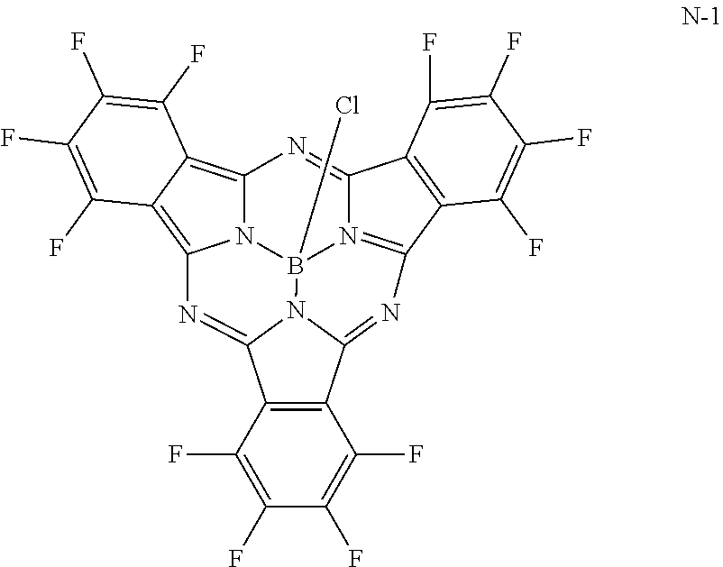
C1(F)=C(F)C2=C(C(F)=C1F)C1=NC3=N4B5(Cl)N1C2=NC1=C2C(=C(N51)N=C4C1=C3C(F)=C(F)C(F)=C1F)C(F)=C(F)C(F)=C2F
